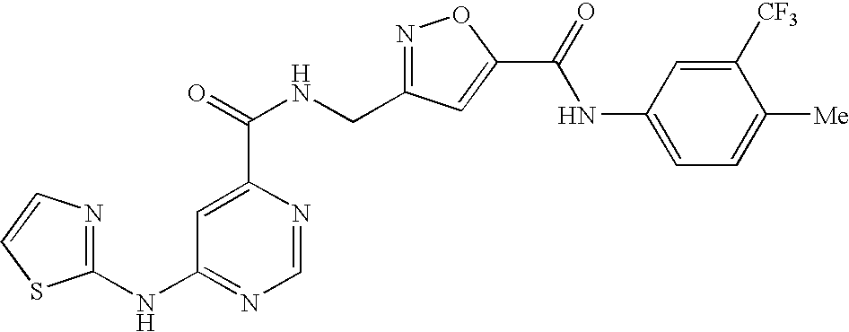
C1=NC(C(=O)NCC2=NOC(C(NC3=CC=C([Me])C([CF3])=C3)=O)=C2)=CC(NC2=NC=CS2)=N1
